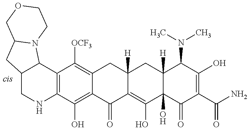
C12=C(C(O)=C3C(=C1[OCF3])CC1([H])C(=C(O)C4(O)C([H])(C1)C(N(C)C)C(O)=C(C(N)=O)C4=O)C3=O)NCC1C2N2C(C1)COCC2
